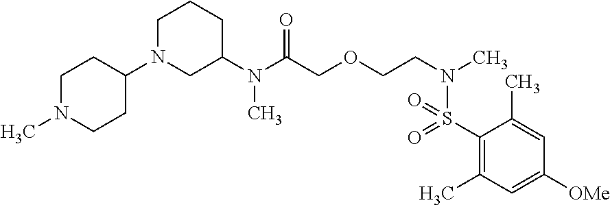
C(COCCN(C)S(C1=C(C)C=C([OMe])C=C1C)(=O)=O)(=O)N(C)C1CN(C2CCN(C)CC2)CCC1
